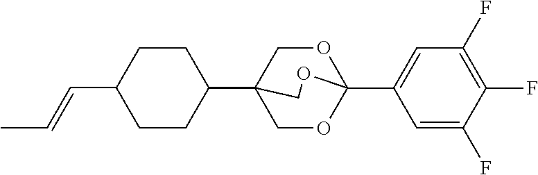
C1(C23COC(C4=CC(F)=C(F)C(F)=C4)(OC2)OC3)CCC(C=CC)CC1
